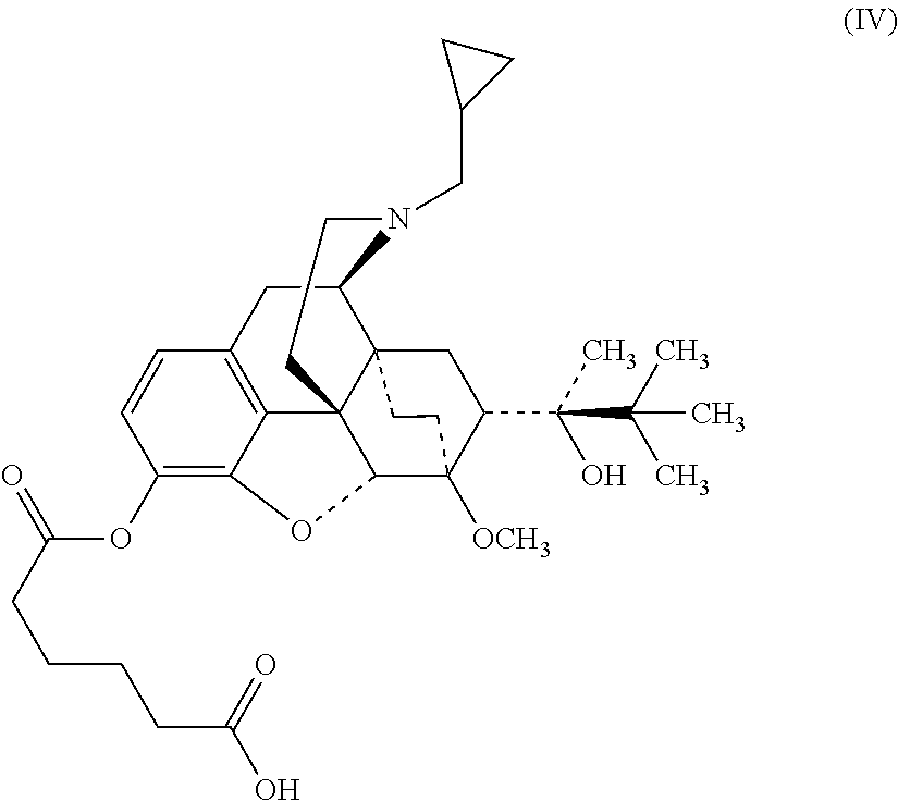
C1(OC(CCCCC(O)=O)=O)=C2C3=C(C=C1)CC1C45C3(C(C([OCH3])(C(C(C)(O)C(C)(C)C)C4)CC5)O2)CCN1CC1CC1
